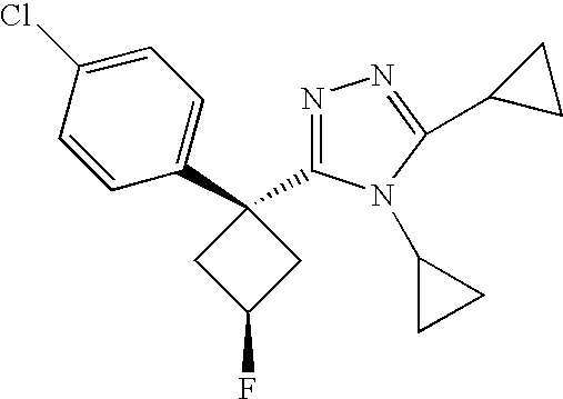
C1(Cl)=CC=C(C2(C3=NN=C(C4CC4)N3C3CC3)CC(F)C2)C=C1
